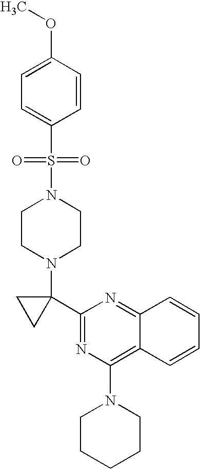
C1(C2(N3CCN(S(=O)(=O)C4=CC=C(OC)C=C4)CC3)CC2)=NC(N2CCCCC2)=C2C(=N1)C=CC=C2
